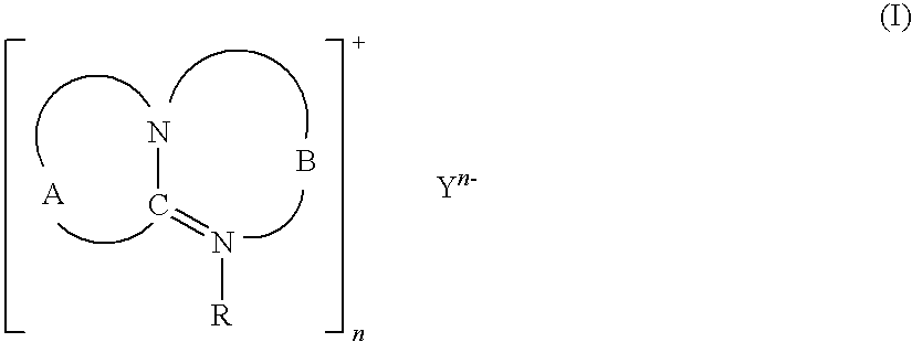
NC=N[R].B
